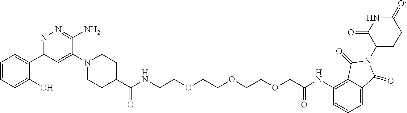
C1=CC=C(O)C(C2=NN=C(N)C(N3CCC(C(NCCOCCOCCOCC(NC4=C5C(=CC=C4)C(=O)N(C4CCC(=O)NC4=O)C5=O)=O)=O)CC3)=C2)=C1
